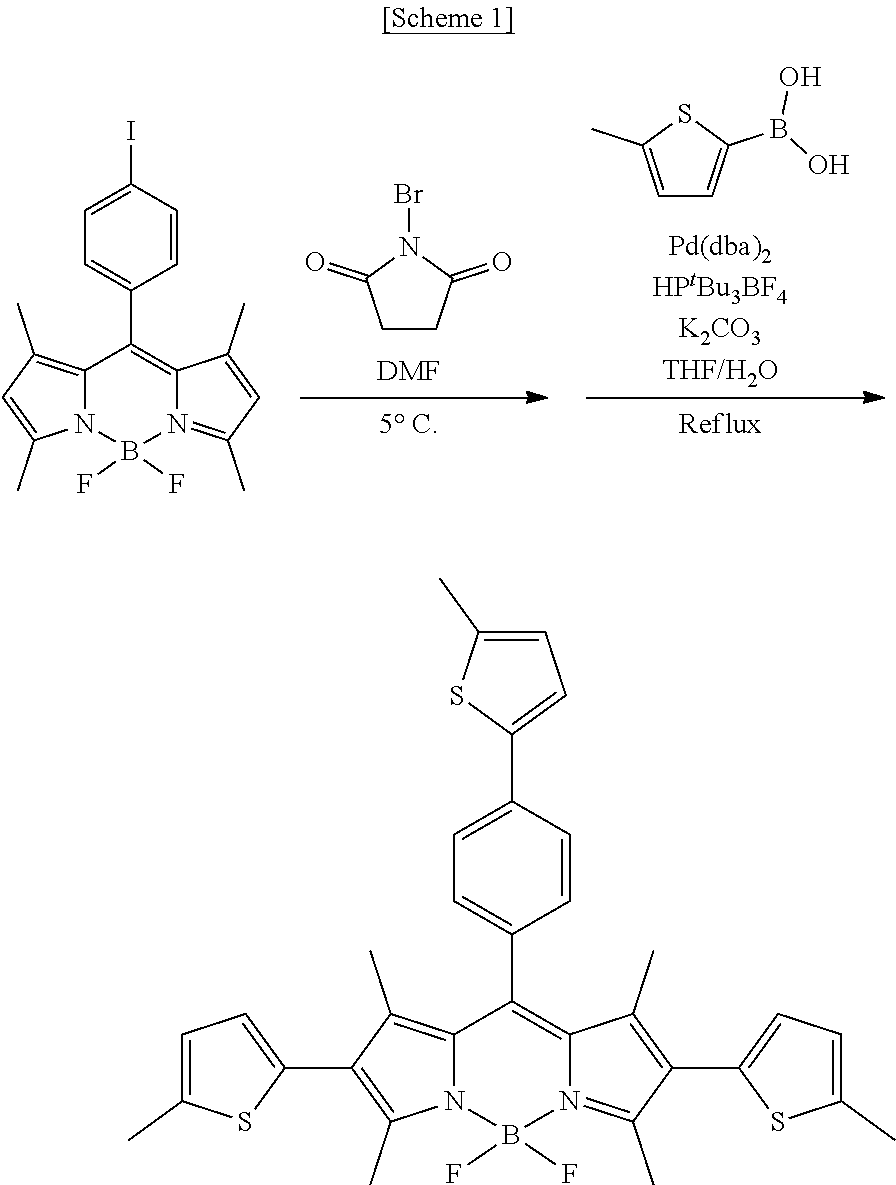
C1CC(=O)N(Br)C1=O.[DMF].C1=C(C)SC(B(O)O)=C1.C12=C(C)C=C(C)N1B(F)(F)N1=C(C)C=C(C)C1=C2C1=CC=C(I)C=C1.C12=C(C)C(C3=CC=C(C)S3)=C(C)N1B(F)(F)N1=C(C)C(C3=CC=C(C)S3)=C(C)C1=C2C1=CC=C(C2=CC=C(C)S2)C=C1
